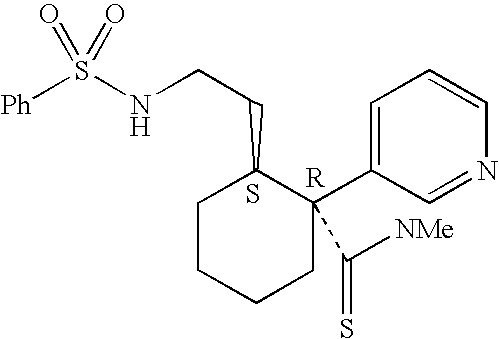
S([Ph])(NCCC1CCCCC1(C1=CC=CN=C1)C([NMe])=S)(=O)=O.S.[R]
